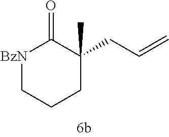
[BzN]1CCCC(C)(CC=C)C1=O
